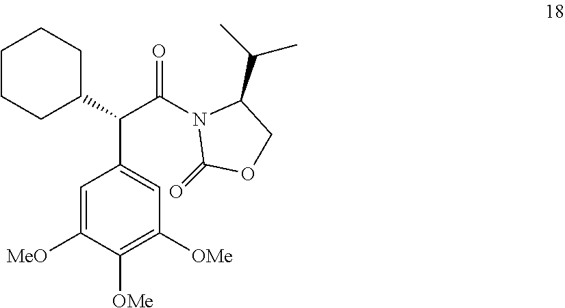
C1=C([MeO])C([OMe])=C([OMe])C=C1C(C(N1C(=O)OCC1C(C)C)=O)C1CCCCC1
